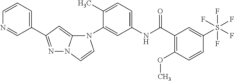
N1=C(C2=CC=CN=C2)C=C2N1C=CN2C1=CC(NC(C2=C(OC)C=CC(S(F)(F)(F)(F)F)=C2)=O)=CC=C1C
